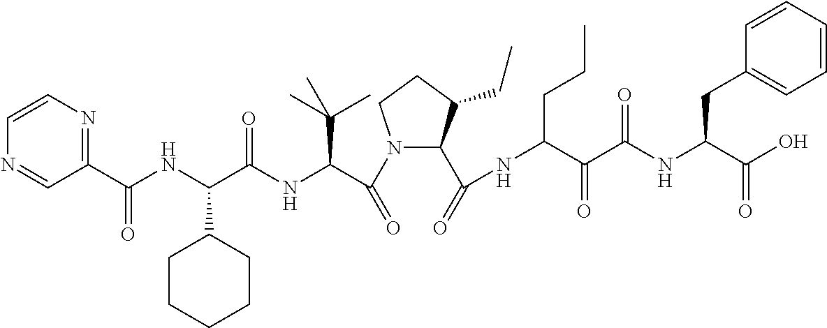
C1(C(NC(C(NC(C(N2C(C(=O)NC(C(C(NC(C(O)=O)CC3=CC=CC=C3)=O)=O)CCC)C(CC)CC2)=O)C(C)(C)C)=O)C2CCCCC2)=O)=NC=CN=C1
